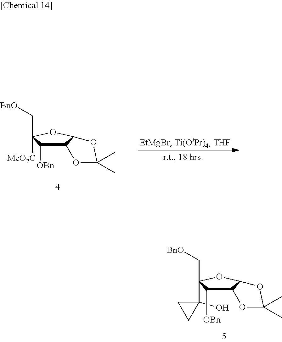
C12C([OBn])C(C[BnO])([MeO2C])OC1OC(C)(C)O2.C12C(OC(C[BnO])(C3(O)CC3)C1[OBn])OC(C)(C)O2
